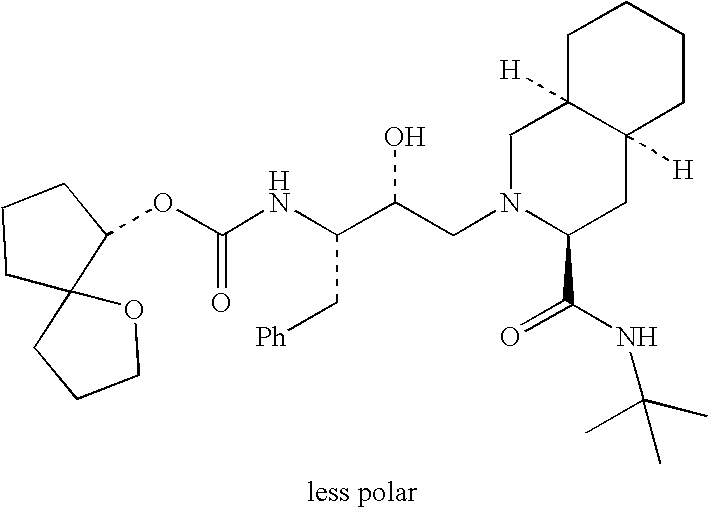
O(C(NC(C(CN1C(C(=O)NC(C)(C)C)CC2([H])C([H])(C1)CCCC2)O)C[Ph])=O)C1CCCC12OCCC2
